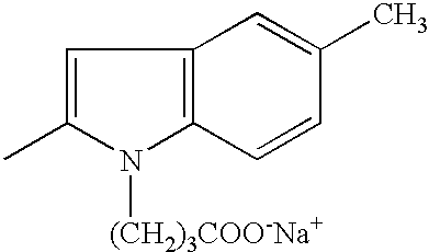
C1=C(C)N([(CH2)3COO-Na+])C2=C1C=C(C)C=C2
